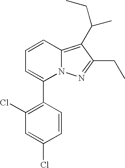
C1=CC2=C(C(C)CC)C(CC)=NN2C(C2=C(Cl)C=C(Cl)C=C2)=C1
